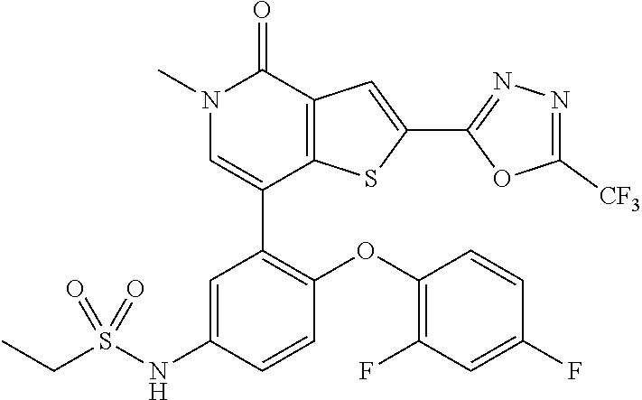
N1(C)C=C(C2=C(OC3=C(F)C=C(F)C=C3)C=CC(NS(CC)(=O)=O)=C2)C2=C(C1=O)C=C(C1=NN=C([CF3])O1)S2
